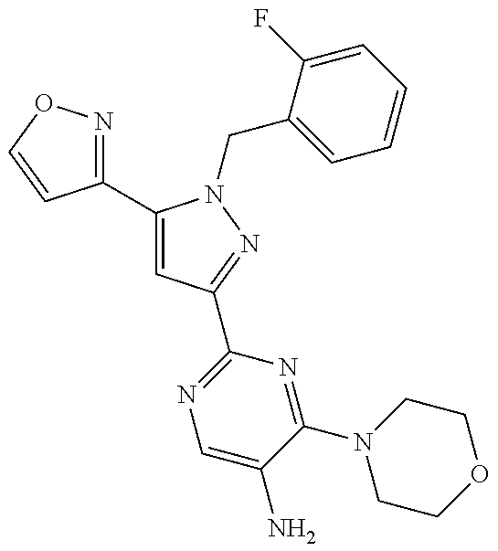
C1(C2=CC(C3=NC=C(N)C(N4CCOCC4)=N3)=NN2CC2=CC=CC=C2F)=NOC=C1
